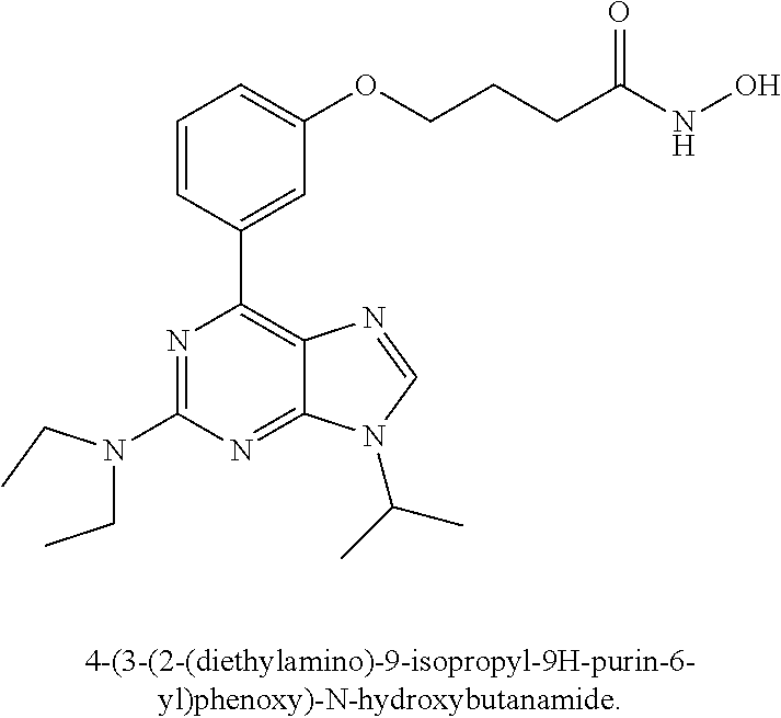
C1(N(CC)CC)=NC(C2=CC(OCCCC(=O)NO)=CC=C2)=C2C(=N1)N(C(C)C)C=N2
